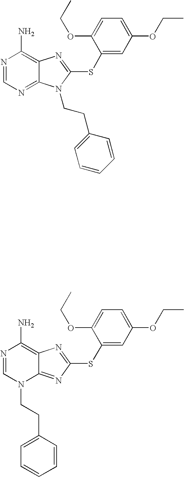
N1=CN(CCC2=CC=CC=C2)C2=NC(SC3=CC(OCC)=CC=C3OCC)=NC2=C1N.N1=CN=C2C(=C1N)N=C(SC1=CC(OCC)=CC=C1OCC)N2CCC1=CC=CC=C1
